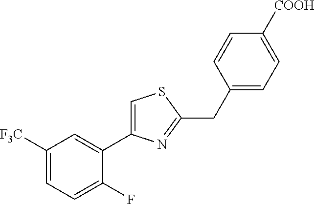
C1([F3C])=CC=C(F)C(C2=CSC(CC3=CC=C([COOH])C=C3)=N2)=C1
